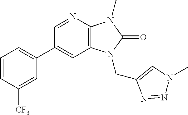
C1(C2=CC=CC([CF3])=C2)=CC2=C(N=C1)N(C)C(=O)N2CC1=CN(C)N=N1
